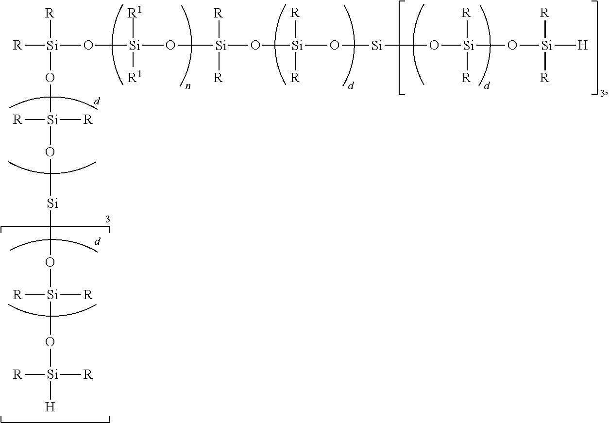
[Si](O[Si]([R1])([R1])O[Si](O[Si]([R])([R])O[Si]O[Si]([R])([R])O[Si]([R])([R])[H])([R])[R])([R])([R])O[Si]([R])([R])O[Si]O[Si]([R])([R])O[Si]([R])([R])[H]
